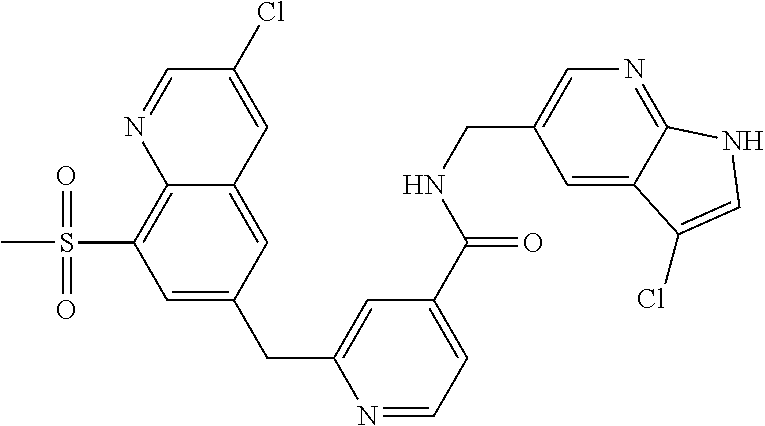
C12=C(S(C)(=O)=O)C=C(CC3=CC(C(NCC4=CN=C5C(=C4)C(Cl)=CN5)=O)=CC=N3)C=C1C=C(Cl)C=N2
